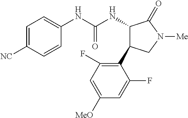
C1=C([NC])C=CC(NC(NC2C(C3=C(F)C=C([MeO])C=C3F)CN([Me])C2=O)=O)=C1
